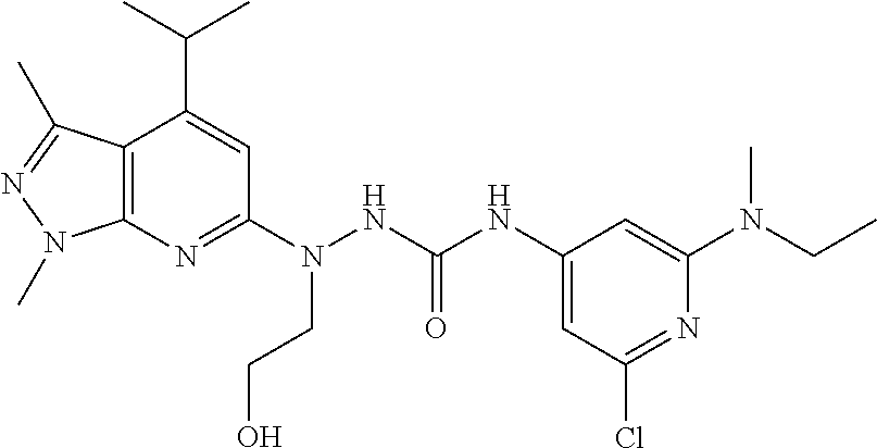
C12=C(N=C(N(CCO)NC(NC3=CC(Cl)=NC(N(CC)C)=C3)=O)C=C1C(C)C)N(C)N=C2C
